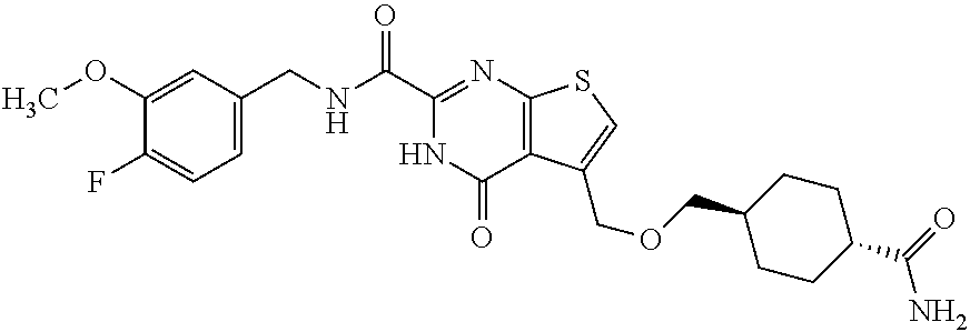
C1(OC)=CC(CNC(C2=NC3=C(C(COCC4CCC(C(=O)N)CC4)=CS3)C(=O)N2)=O)=CC=C1F
